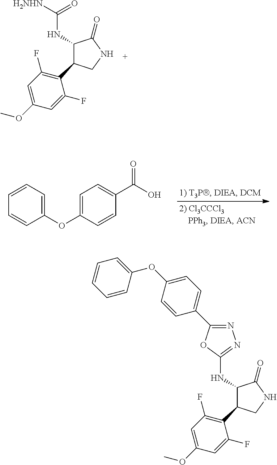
C1(NC([H2NHN])=O)C(C2=C(F)C=C(OC)C=C2F)CNC1=O.C1(OC2=CC=C(C(O)=O)C=C2)=CC=CC=C1.C1(NC2=NN=C(C3=CC=C(OC4=CC=CC=C4)C=C3)O2)C(C2=C(F)C=C(OC)C=C2F)CNC1=O
